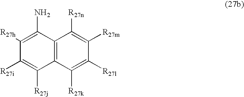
C1([R27h])=C(N)C2=C(C([R27j])=C1[R27i])C([R27k])=C([R27l])C([R27m])=C2[R27n]
